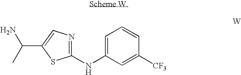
C1(NC2=CC=CC([CF3])=C2)=NC=C(C(C)N)S1
